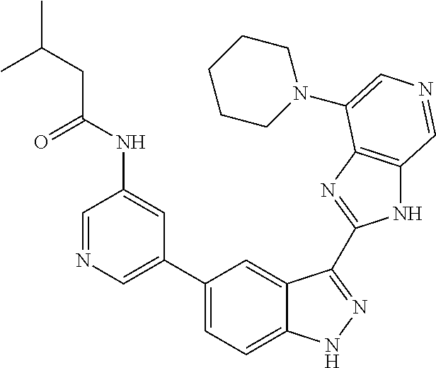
C1(C2=CN=CC(NC(CC(C)C)=O)=C2)=CC=C2C(=C1)C(C1=NC3=C(N1)C=NC=C3N1CCCCC1)=NN2
